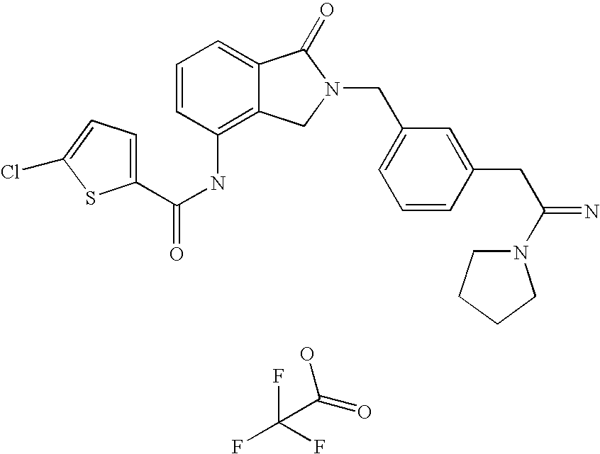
C1=C2C(=C(NC(=O)C3=CC=C(Cl)S3)C=C1)CN(CC1=CC=CC(CC(=N)N3CCCC3)=C1)C2=O.C(C(=O)O)(F)(F)F
